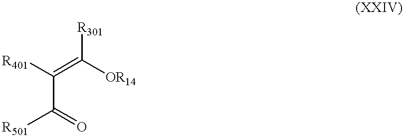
[R401]C(=C([OR14])[R301])C([R501])=O
